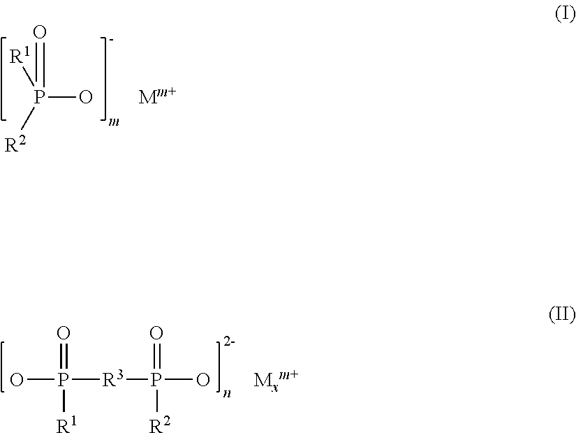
P(O)([R2])([R1])=O.[Mm+].OP(=O)([R3]P(=O)(O)[R2])[R1].[Mxm+]
